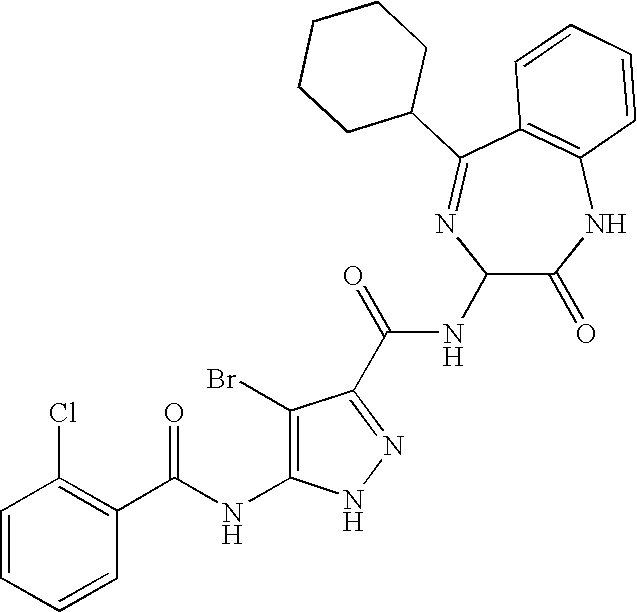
C1=CC=CC(C(NC2=C(Br)C(C(=O)NC3C(=O)NC4=C(C(C5CCCCC5)=N3)C=CC=C4)=NN2)=O)=C1Cl
